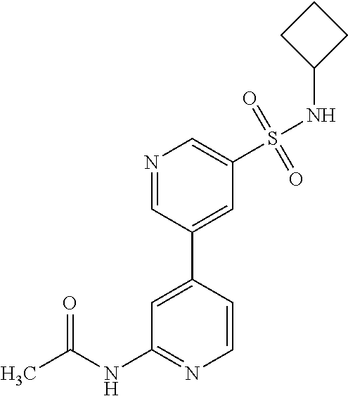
C1=CC(C2=CC(S(NC3CCC3)(=O)=O)=CN=C2)=CC(NC(C)=O)=N1
